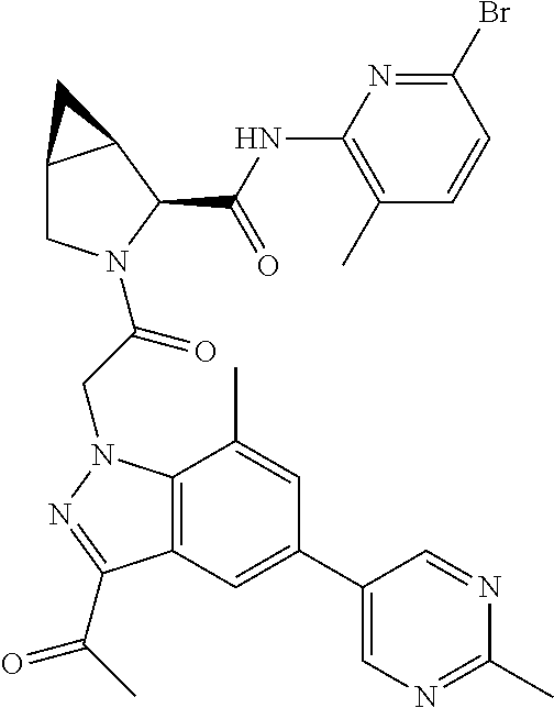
C12=C(N(CC(=O)N3CC4C(C3C(NC3=C(C)C=CC(Br)=N3)=O)C4)N=C1C(=O)C)C(C)=CC(C1=CN=C(C)N=C1)=C2
